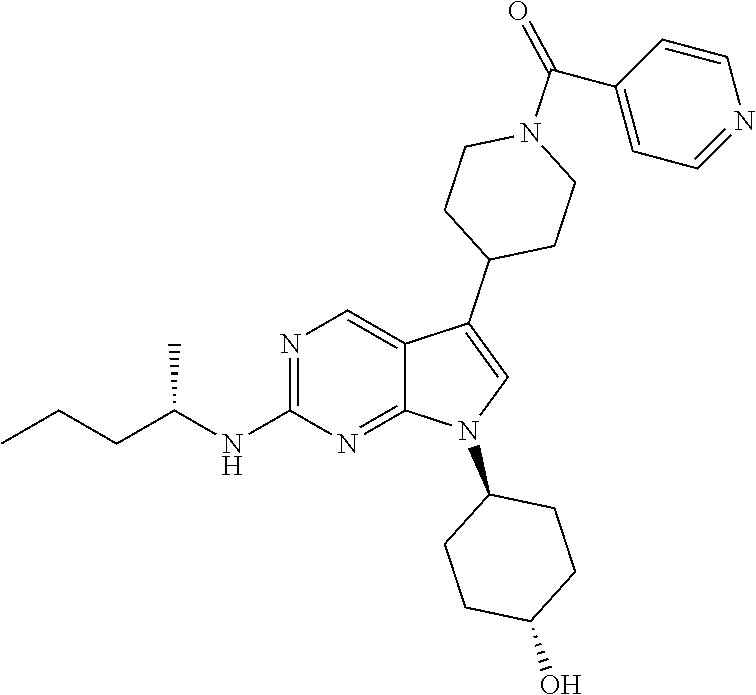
N1=C(NC(CCC)C)N=C2C(=C1)C(C1CCN(C(C3=CC=NC=C3)=O)CC1)=CN2C1CCC(O)CC1
